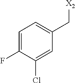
C1=C(F)C(Cl)=CC(C[X2])=C1
